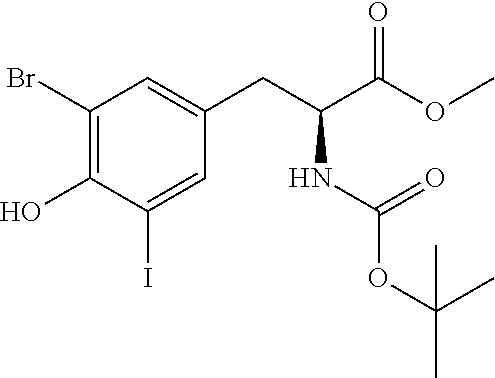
C1(Br)=C(O)C(I)=CC(CC(C(OC)=O)NC(OC(C)(C)C)=O)=C1
